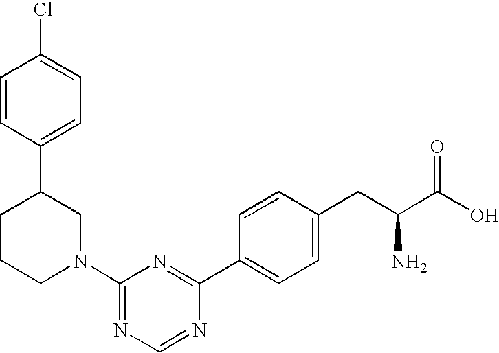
C1C(C2=CC=C(Cl)C=C2)CCCN1C1=NC=NC(C2=CC=C(CC(C(O)=O)N)C=C2)=N1
